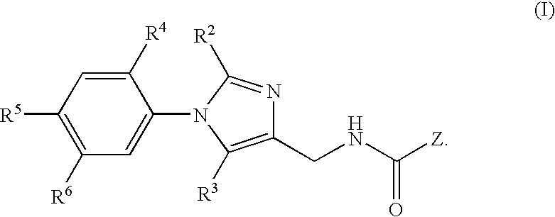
C1([R4])=CC([R5])=C([R6])C=C1N1C([R2])=NC(CNC([Z])=O)=C1[R3]
